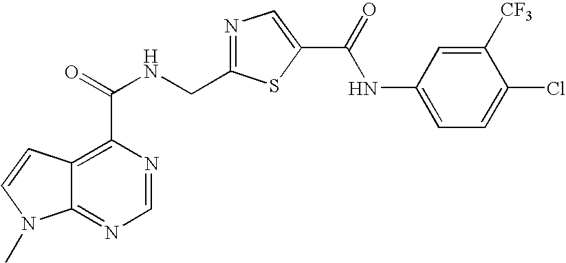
C12=NC=NC(C(=O)NCC3=NC=C(C(=O)NC4=CC=C(Cl)C([CF3])=C4)S3)=C1C=CN2C
